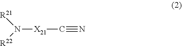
N([X21]C#N)([R21])[R22]
